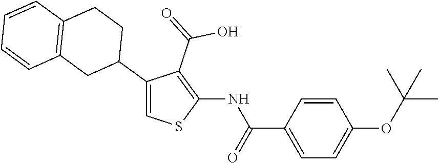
C1(C2CCC3=C(C2)C=CC=C3)=CSC(NC(C2=CC=C(OC(C)(C)C)C=C2)=O)=C1C(=O)O
